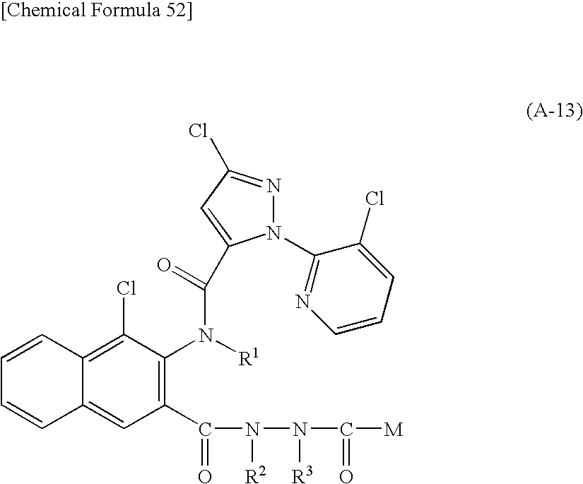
C1(C(N(N(C([M])=O)[R3])[R2])=O)=C(N([R1])C(C2=CC(Cl)=NN2C2=NC=CC=C2Cl)=O)C(Cl)=C2C(=C1)C=CC=C2
